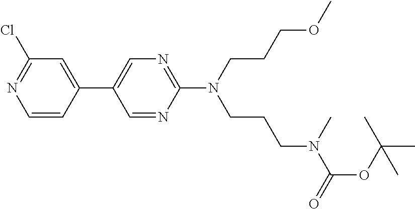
C1(Cl)=NC=CC(C2=CN=C(N(CCCN(C(OC(C)(C)C)=O)C)CCCOC)N=C2)=C1
